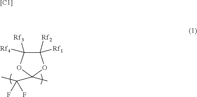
C1([Rf2])([Rf1])C([Rf3])([Rf4])OC(C)(C(C)(F)F)O1.[[C1]]
